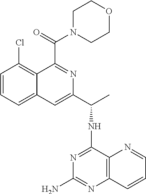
C1=CC=C2C(=C1Cl)C(C(=O)N1CCOCC1)=NC(C(C)NC1=NC(N)=NC3=C1N=CC=C3)=C2
